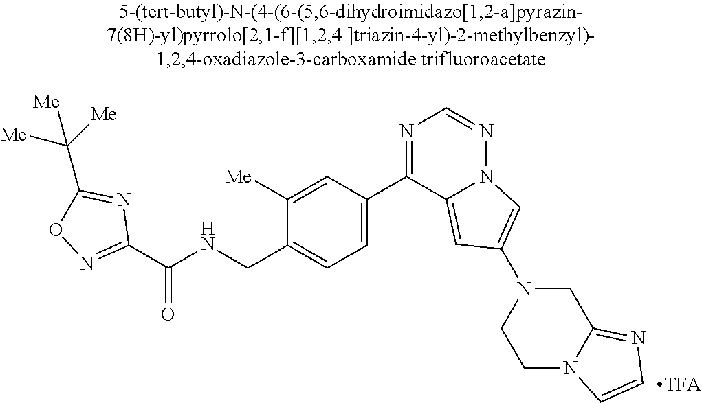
C1(C(NCC2=CC=C(C3=NC=NN4C3=CC(N3CCN5C(=NC=C5)C3)=C4)C=C2[Me])=O)=NOC(C([Me])([Me])[Me])=N1
